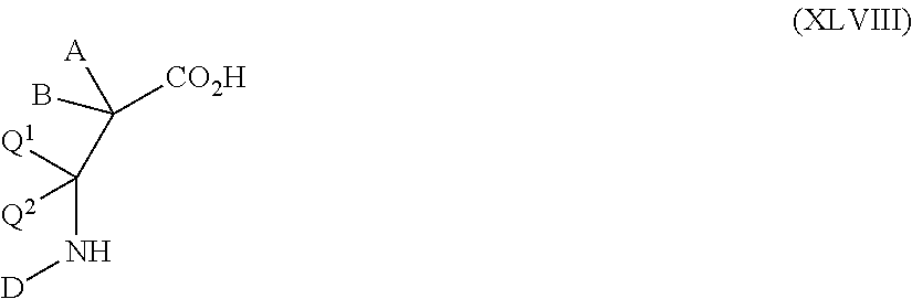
C([Q1])([Q2])(C(B)([A])[CO2H])N[D]
